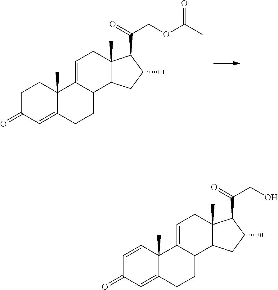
C1C(=O)C=C2C(C)(C1)C1=CCC3(C)C(C1CC2)CC(C)C3C(=O)COC(C)=O.C1=CC2(C)C(=CC1=O)CCC1C2=CCC2(C)C1CC(C)C2C(CO)=O
